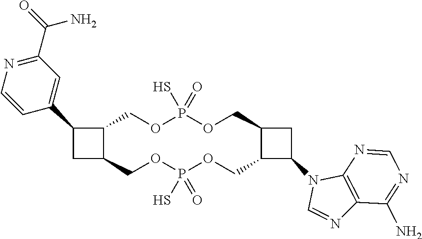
C12C(C3=CC(C(=O)N)=NC=C3)CC1COP(S)(=O)OCC1C(N3C=NC4=C3N=CN=C4N)CC1COP(S)(=O)OC2
